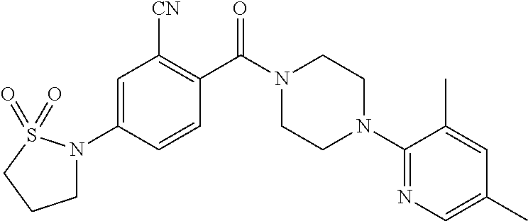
C1=C(N2CCCS2(=O)=O)C=CC(C(N2CCN(C3=NC=C(C)C=C3C)CC2)=O)=C1[CN]
